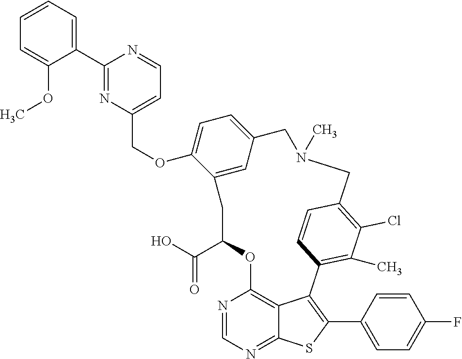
C1=CC=C(C2=NC(COC3=CC=C4C=C3CC(C(=O)O)OC3=C5C(=NC=N3)SC(C3=CC=C(F)C=C3)=C5C3=C(C)C(Cl)=C(C=C3)CN(C)C4)=CC=N2)C(OC)=C1
